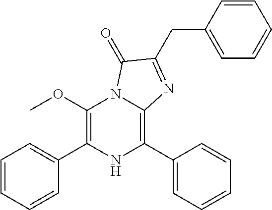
C1(OC)=C(C2=CC=CC=C2)NC(C2=CC=CC=C2)=C2N1C(=O)C(CC1=CC=CC=C1)=N2
